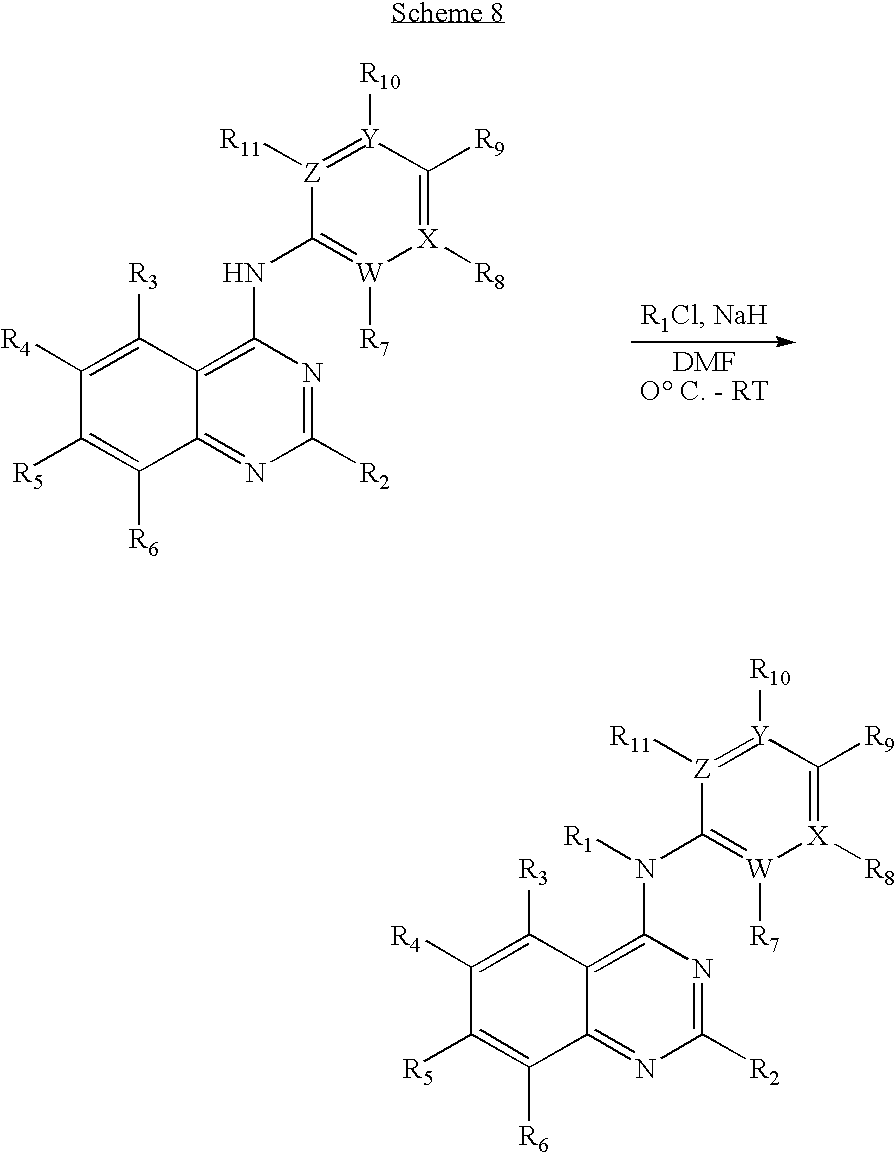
C12=NC([R2])=NC(NC3=[W]([R7])[X]([R8])=C([R9])[Y]([R10])=[Z]3[R11])=C1C([R3])=C([R4])C([R5])=C2[R6].C12=NC([R2])=NC(N(C3=[W]([R7])[X]([R8])=C([R9])[Y]([R10])=[Z]3[R11])[R1])=C1C([R3])=C([R4])C([R5])=C2[R6]
